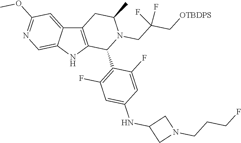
C12=C(NC3=CN=C(OC)C=C13)C(C1=C(F)C=C(NC3CN(CCCF)C3)C=C1F)N(CC(C[OTBDPS])(F)F)C(C)C2
